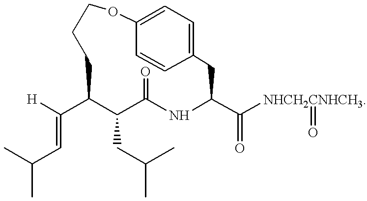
CC(C=C([H])C1C(CC(C)C)C(=O)NC(C([NHCH2CNHCH3]=O)=O)CC2=CC=C(C=C2)OCCC1)C
